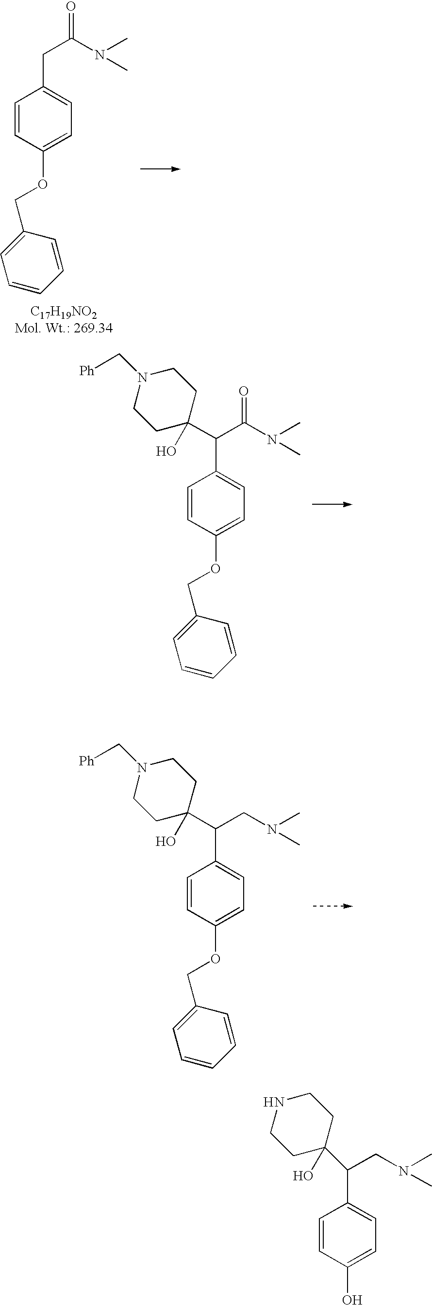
C1=CC(OCC2=CC=CC=C2)=CC=C1CC(N(C)C)=O.C1=CC(OCC2=CC=CC=C2)=CC=C1C(C(N(C)C)=O)C1(O)CCN(C[Ph])CC1.C1=CC(OCC2=CC=CC=C2)=CC=C1C(CN(C)C)C1(O)CCN(C[Ph])CC1.C1=CC(O)=CC=C1C(CN(C)C)C1(O)CCNCC1
